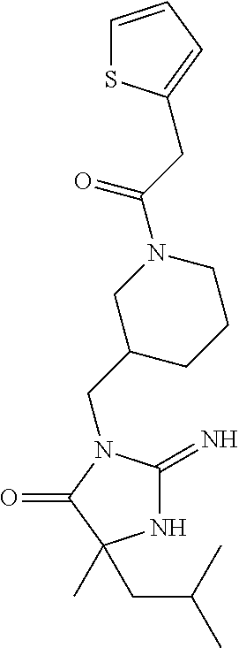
N1C(=N)N(CC2CCCN(C(=O)CC3=CC=CS3)C2)C(=O)C1(C)CC(C)C
